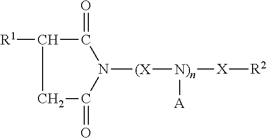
C1C(=O)N([(X][N)n]([A])[X][R2])C(=O)C1[R1]
